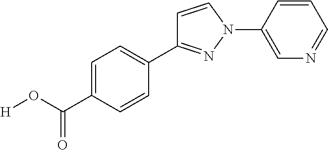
C1(C2=NN(C3=CN=CC=C3)C=C2)=CC=C(C(O[H])=O)C=C1
